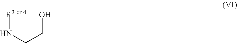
[R3 or 4]NCCO
